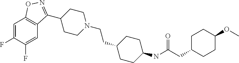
C1=C(F)C(F)=CC2=C1ON=C2C1CCN(CCC2CCC(NC(CC3CCC(OC)CC3)=O)CC2)CC1
